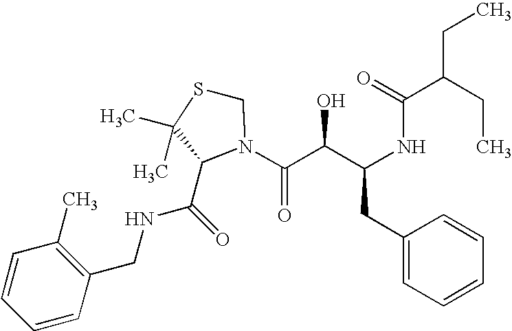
C1(CC(NC(C(CC)CC)=O)C(O)C(=O)N2C(C(NCC3=C(C)C=CC=C3)=O)C(C)(C)SC2)=CC=CC=C1
